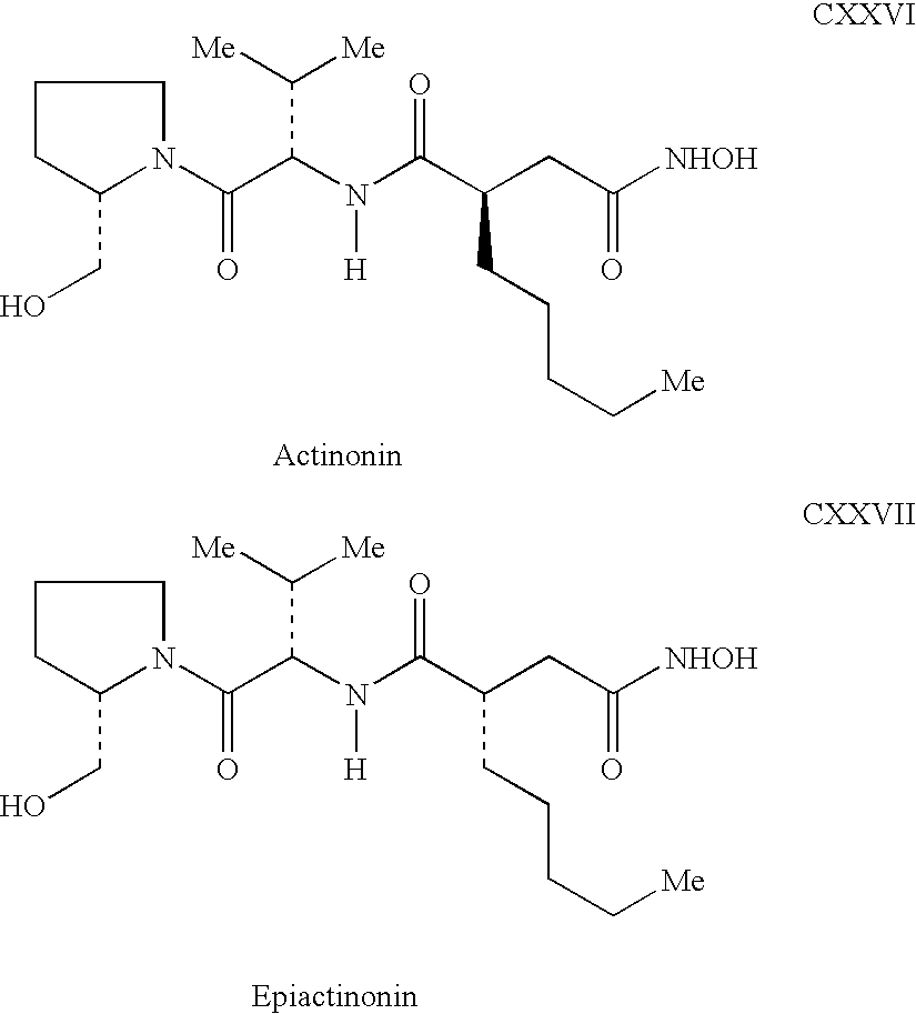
C1CC(CO)N(C(C(N([H])C(C(CCCC[Me])CC(=O)[NHOH])=O)C([Me])[Me])=O)C1.C1CC(CO)N(C(C(N([H])C(C(CCCC[Me])CC(=O)[NHOH])=O)C([Me])[Me])=O)C1
